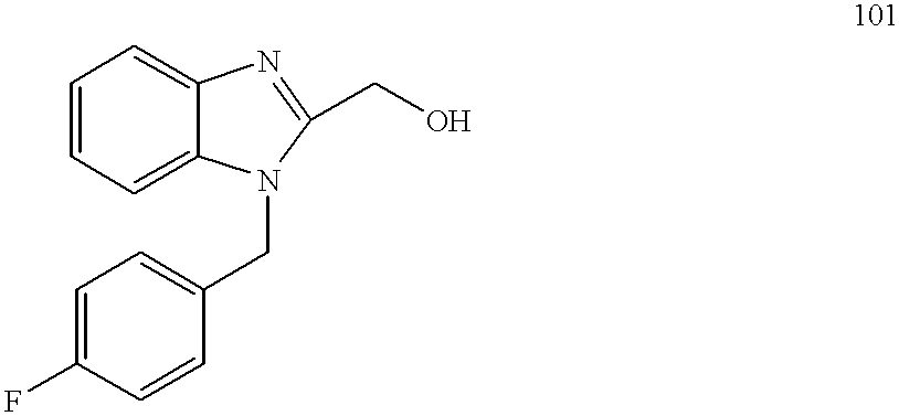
C1=CC=C2C(=C1)N=C(CO)N2CC1=CC=C(F)C=C1
